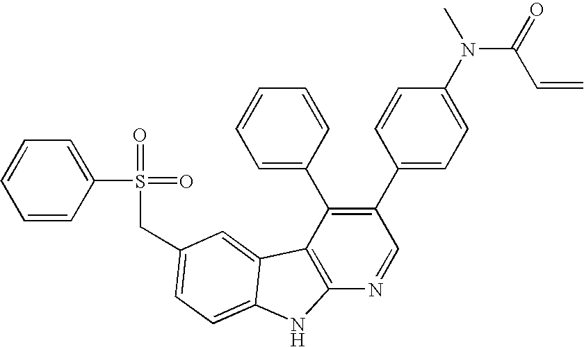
C(C1=CC=C2C(=C1)C1=C(N=CC(C3=CC=C(N(C(=O)C=C)C)C=C3)=C1C1=CC=CC=C1)N2)S(=O)(=O)C1=CC=CC=C1
